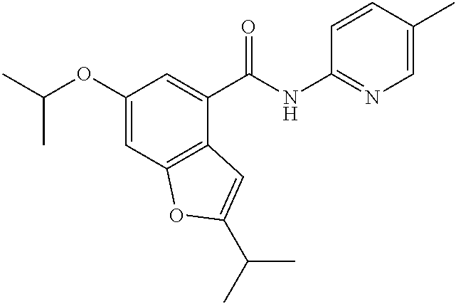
C1(OC(C)C)=CC2=C(C(C(NC3=NC=C(C)C=C3)=O)=C1)C=C(C(C)C)O2
